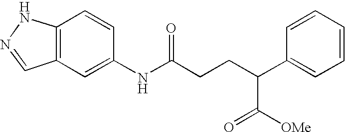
C12=C(C=C(NC(CCC(C3=CC=CC=C3)C([OMe])=O)=O)C=C1)C=NN2
